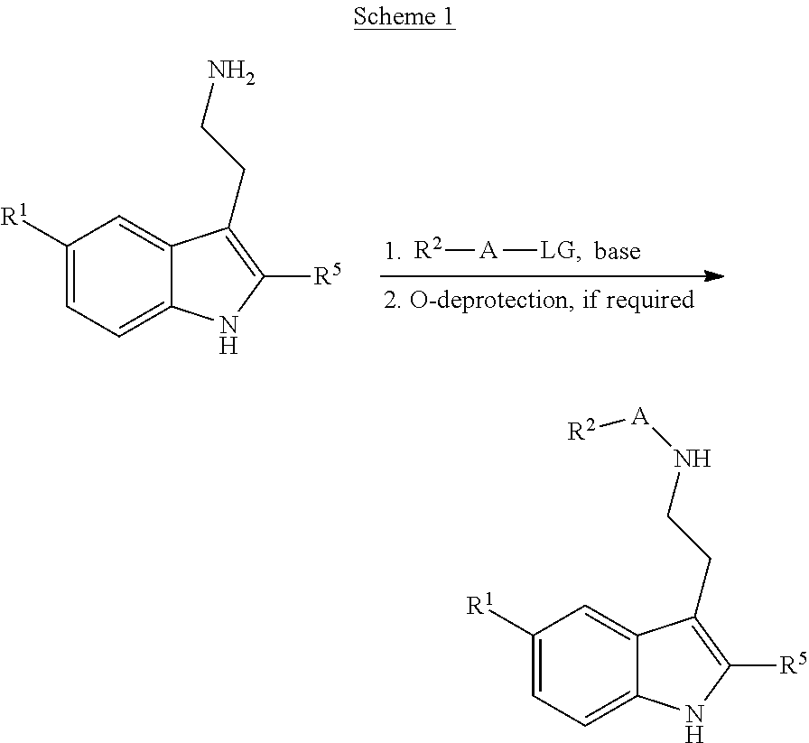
[R2][A][LG].C1([R1])=CC=C2C(=C1)C(CCN)=C([R5])N2.C1([R1])=CC=C2C(=C1)C(CCN[A][R2])=C([R5])N2
